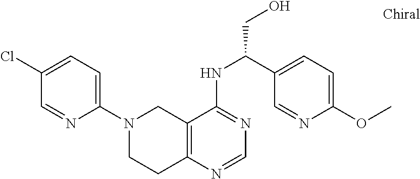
C1=C(Cl)C=NC(N2CCC3=C(C2)C(NC(CO)C2=CC=C(OC)N=C2)=NC=N3)=C1
